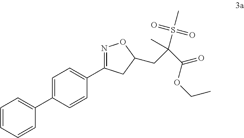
C1=C(C2=CC=CC=C2)C=CC(C2=NOC(CC(C(=O)OCC)(S(=O)(=O)C)C)C2)=C1
